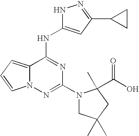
N1C(NC2=NC(N3CC(C)(C)CC3(C(O)=O)C)=NN3C2=CC=C3)=CC(C2CC2)=N1
